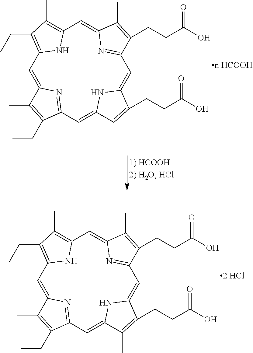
C1=C2N=C(C=C3NC(=CC4=NC(=CC5=C(C)C(CC)=C1N5)C(C)=C4CCC(O)=O)C(CCC(O)=O)=C3C)C(CC)=C2C.C1=C2N=C(C=C3NC(=CC4=NC(=CC5=C(C)C(CC)=C1N5)C(C)=C4CCC(O)=O)C(CCC(O)=O)=C3C)C(CC)=C2C
